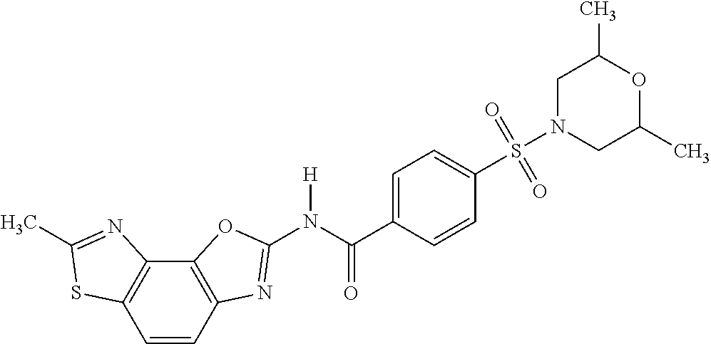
C1=CC2=C(C3=C1SC(C)=N3)OC(N(C(C1=CC=C(S(N3CC(C)OC(C)C3)(=O)=O)C=C1)=O)[H])=N2
